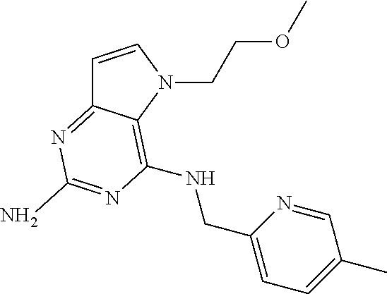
C1=CN(CCOC)C2=C(NCC3=CC=C(C)C=N3)N=C(N)N=C12
